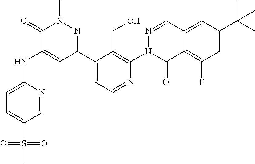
O=S(=O)(C1=CC=C(NC2=CC(C3=CC=NC(N4C(=O)C5=C(F)C=C(C(C)(C)C)C=C5C=N4)=C3CO)=NN(C)C2=O)N=C1)C
